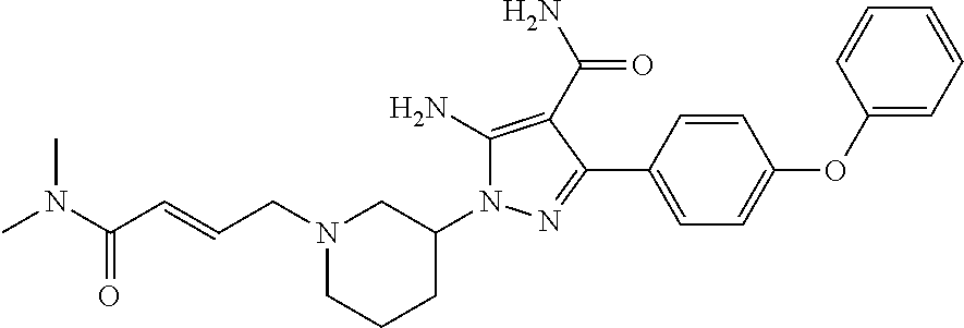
N1(CC=CC(N(C)C)=O)CCCC(N2C(N)=C(C(=O)N)C(C3=CC=C(OC4=CC=CC=C4)C=C3)=N2)C1
